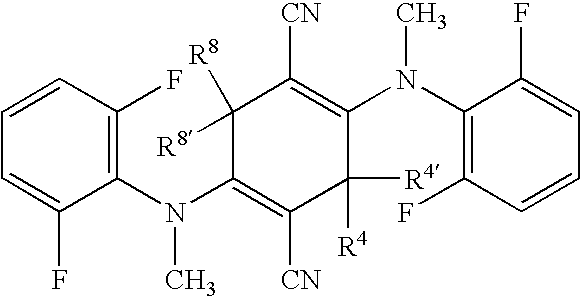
C1=C(F)C(N(C2=C([CN])C([R4])([R4])C(N(C3=C(F)C=CC=C3F)C)=C([CN])C2([R8])[R8])C)=C(F)C=C1
